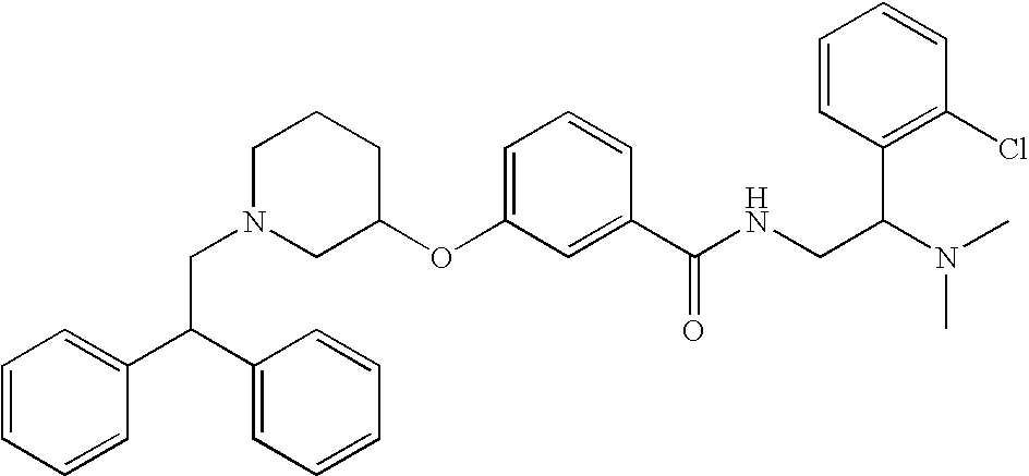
C1CCC(OC2=CC=CC(C(NCC(N(C)C)C3=C(Cl)C=CC=C3)=O)=C2)CN1CC(C1=CC=CC=C1)C1=CC=CC=C1
